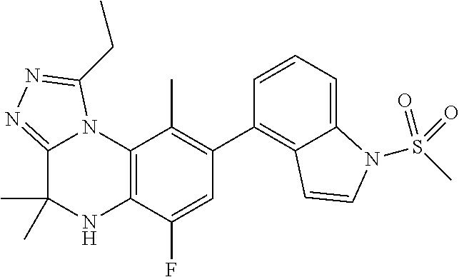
C1(C2=C3C(=CC=C2)N(S(C)(=O)=O)C=C3)=C(C)C2=C(C(F)=C1)NC(C)(C)C1=NN=C(CC)N21
